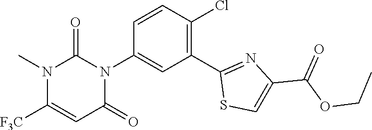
C1=CC(Cl)=C(C2=NC(C(=O)OCC)=CS2)C=C1N1C(=O)C=C([F3C])N(C)C1=O
